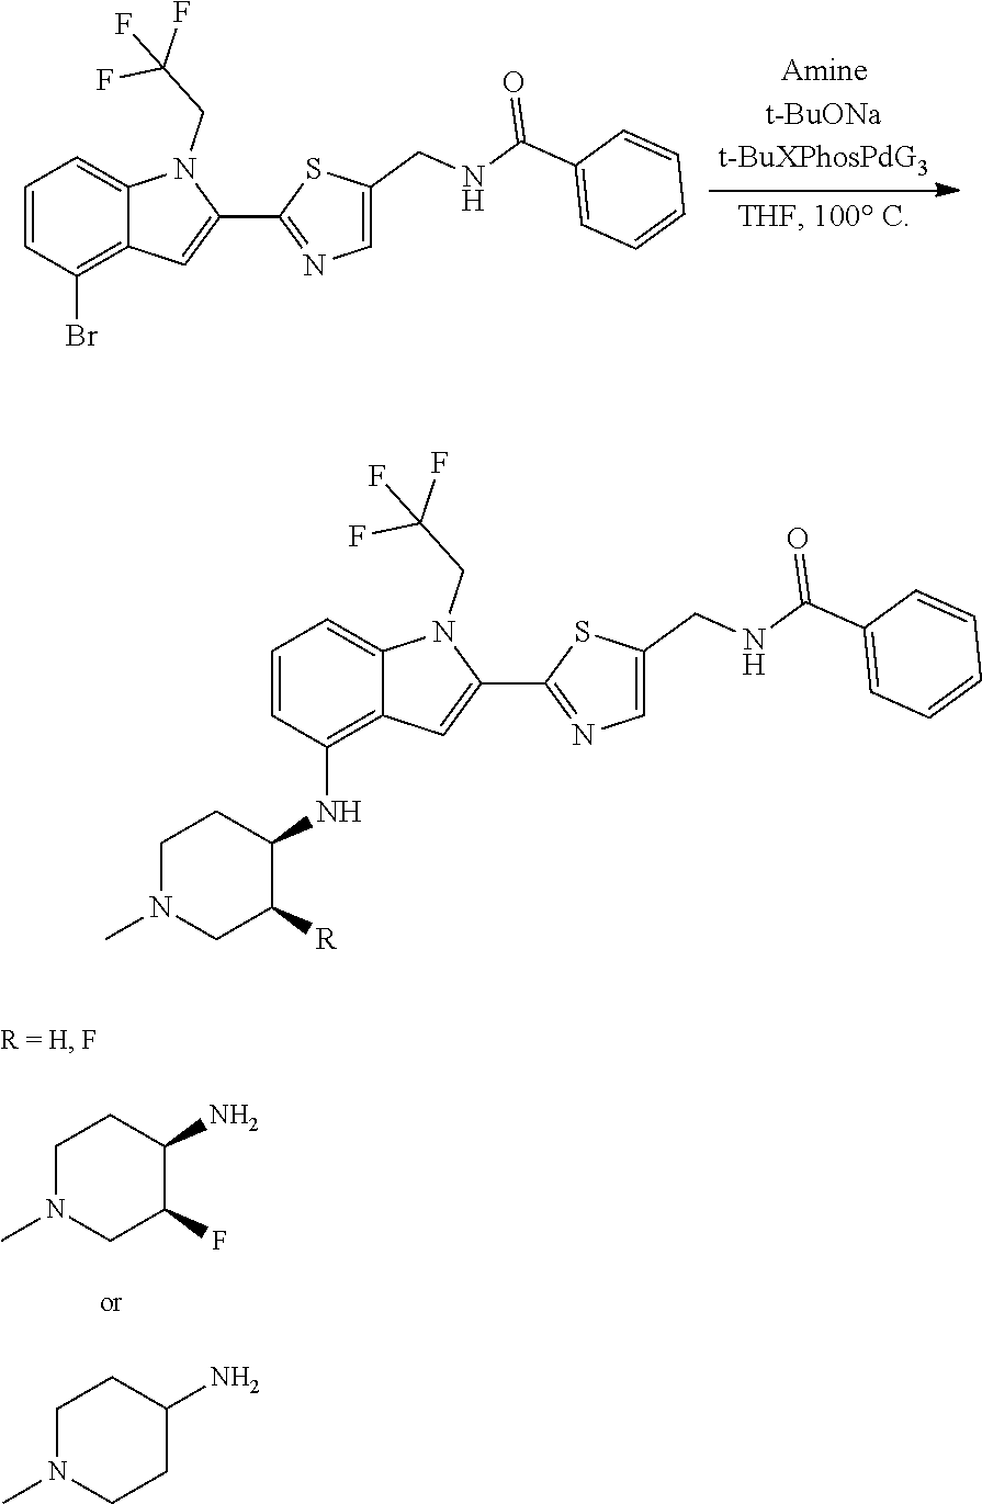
C1=CC(Br)=C2C(=C1)N(CC(F)(F)F)C(C1=NC=C(CNC(C3=CC=CC=C3)=O)S1)=C2.NC1CCN(C)CC1F.NC1CCN(C)CC1.C1=CC(NC2CCN(C)CC2[R])=C2C(=C1)N(CC(F)(F)F)C(C1=NC=C(CNC(C3=CC=CC=C3)=O)S1)=C2
